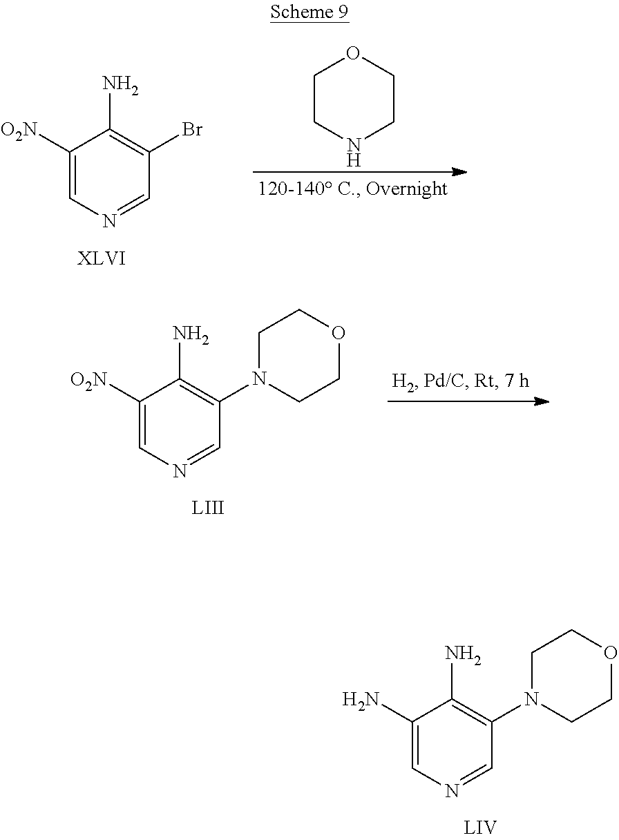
C1([O2N])=CN=CC(Br)=C1N.C1CNCCO1.C1(N)=CN=CC(N2CCOCC2)=C1N.C1([O2N])=CN=CC(N2CCOCC2)=C1N
